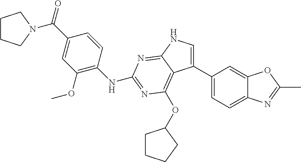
C(C1=CC(OC)=C(NC2=NC(OC3CCCC3)=C3C(C4=CC=C5C(=C4)OC(C)=N5)=CNC3=N2)C=C1)(=O)N1CCCC1
